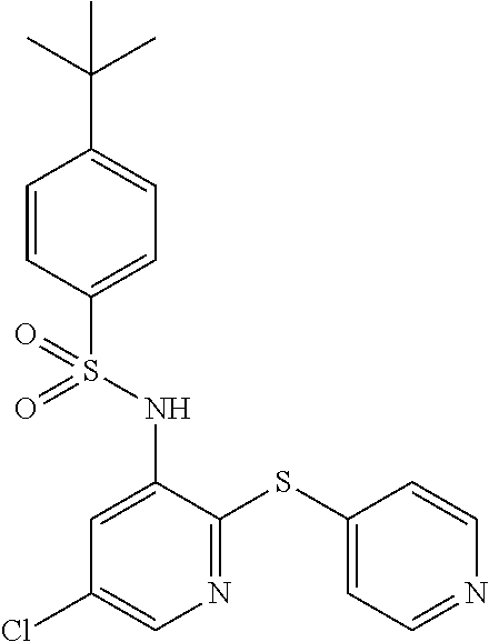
C1=CC(S(NC2=CC(Cl)=CN=C2SC2=CC=NC=C2)(=O)=O)=CC=C1C(C)(C)C
